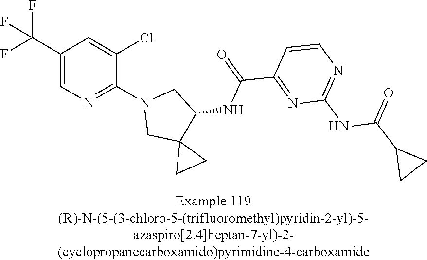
C1(C(F)(F)F)=CN=C(N2CC3(C(NC(C4=NC(NC(C5CC5)=O)=NC=C4)=O)C2)CC3)C(Cl)=C1
